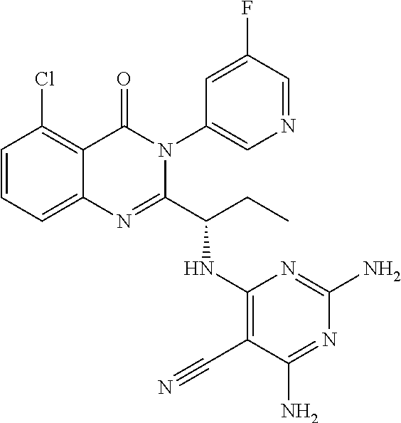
C1=CC=C2C(=C1Cl)C(=O)N(C1=CN=CC(F)=C1)C(C(CC)NC1=C(C#N)C(N)=NC(N)=N1)=N2
